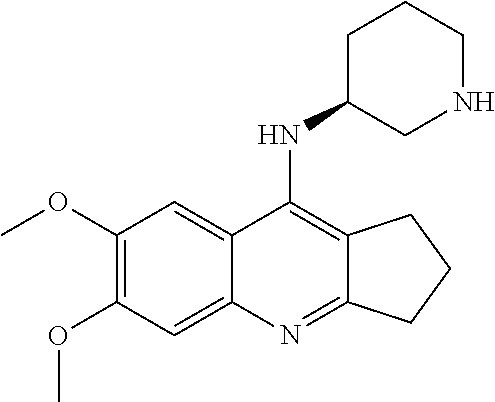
C1(OC)=C(OC)C=C2C(=C1)C(NC1CNCCC1)=C1C(=N2)CCC1
